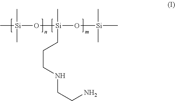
C[Si](O[Si](O[Si](C)(C)C)(C)CCCNCCN)(C)C
